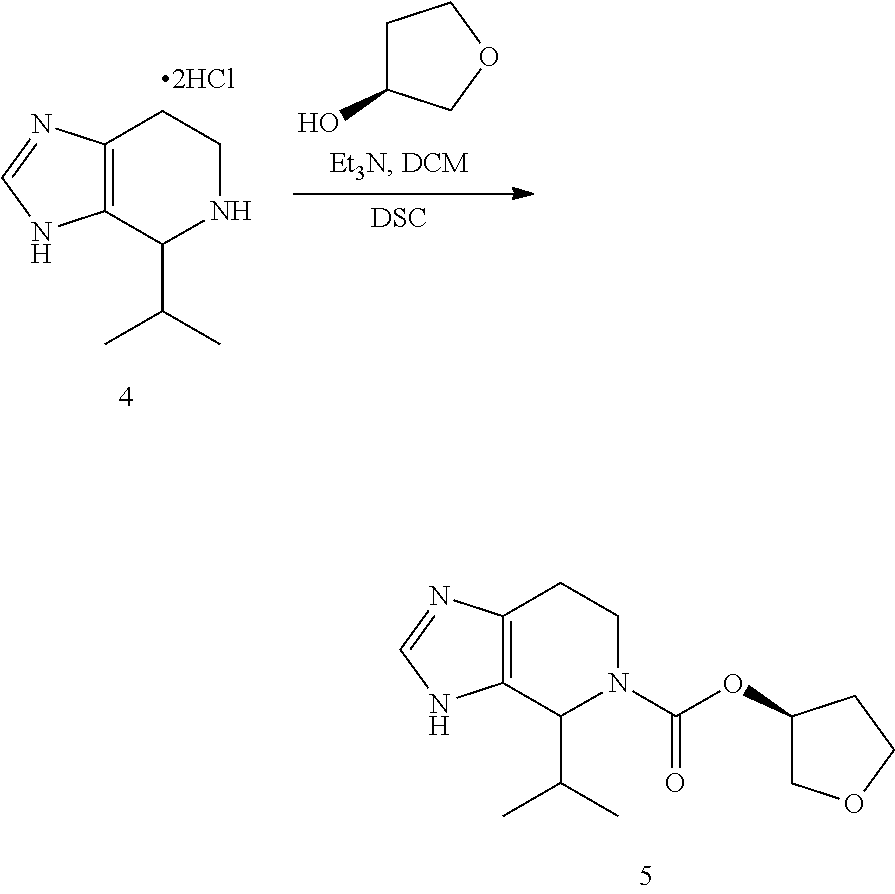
C12=C(N=CN1)CCN(C(OC1COCC1)=O)C2C(C)C.C12=C(N=CN1)CCNC2C(C)C.[2HCl].[DSC].C1C(O)COC1
